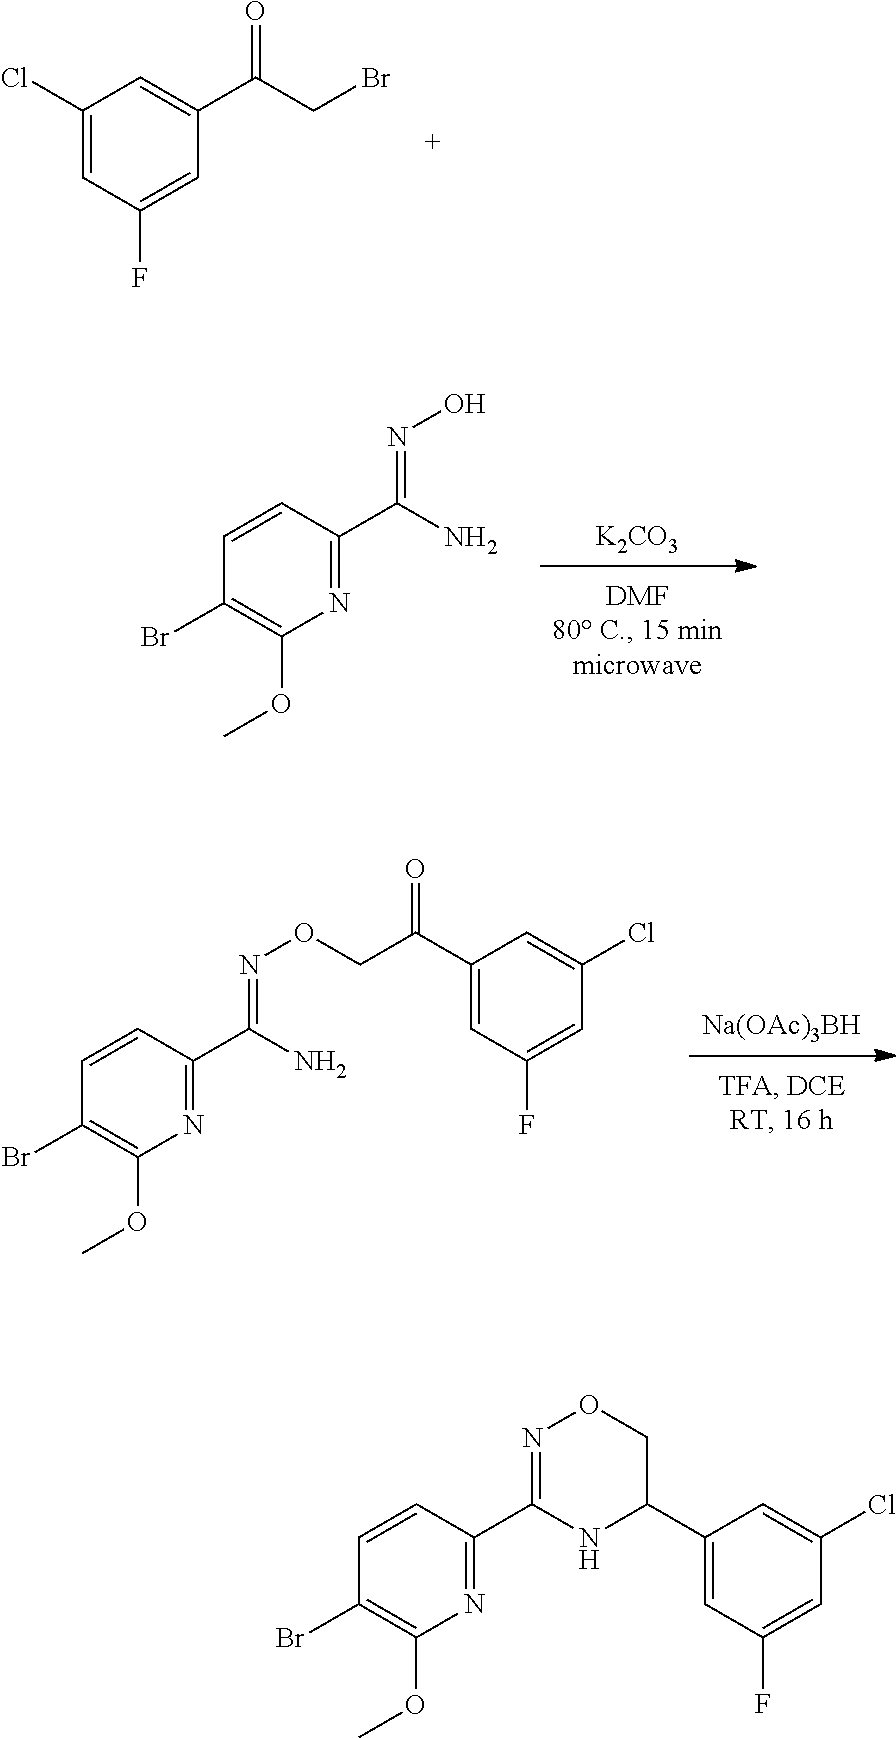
C1(Br)=C(OC)N=C(C2=NOCC(C3=CC(F)=CC(Cl)=C3)N2)C=C1.[K2CO3].C1(Br)=C(OC)N=C(C(=NO)N)C=C1.[Na(OAc)3BH].C1(Br)=C(OC)N=C(C(=NOCC(C2=CC(F)=CC(Cl)=C2)=O)N)C=C1.C1(Cl)=CC(F)=CC(C(=O)CBr)=C1
